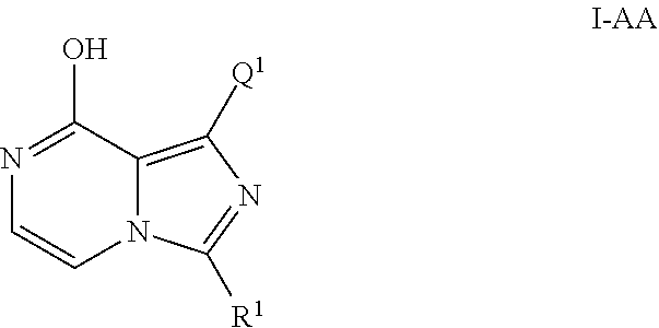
N1=C(O)C2=C([Q1])N=C([R1])N2C=C1
